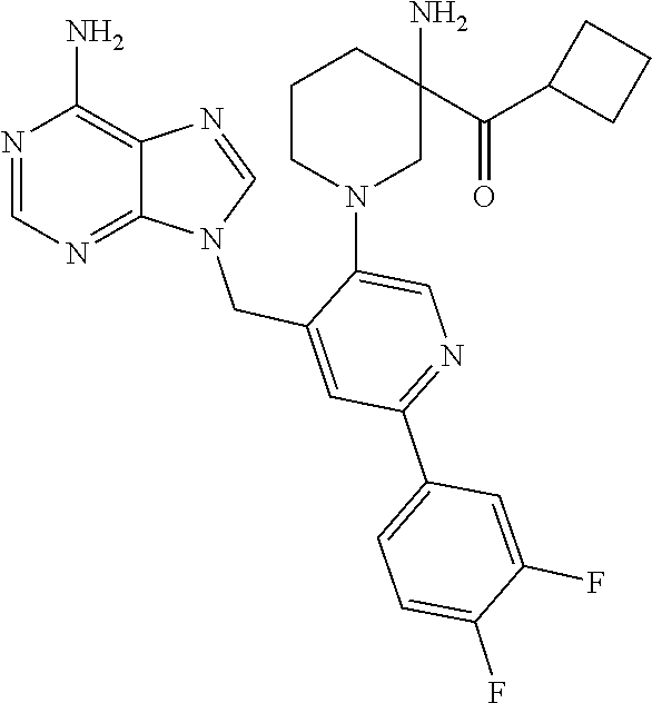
N1(CC2=CC(C3=CC=C(F)C(F)=C3)=NC=C2N2CC(N)(C(=O)C3CCC3)CCC2)C=NC2=C(N)N=CN=C12
